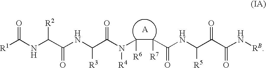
[R1]C(NC(C(NC(C(N(C([R6])C([R7])C(NC(C(C(N[RB])=O)=O)[R5])=O)[R4])=O)[R3])=O)[R2])=O
